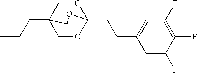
C(CC)C12COC(CCC3=CC(F)=C(F)C(F)=C3)(OC1)OC2
